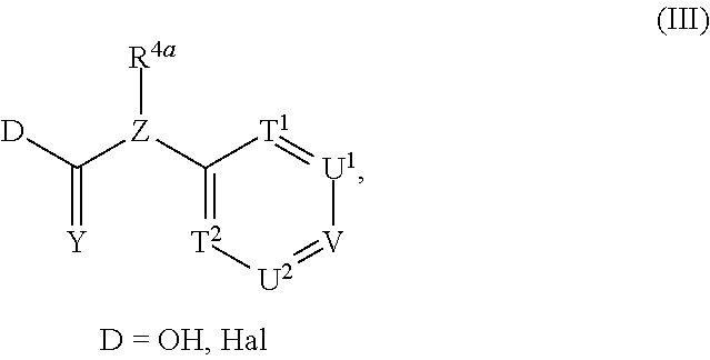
C(=[Y])([D])[Z](C1=[T2][U2]=[V][U1]=[T1]1)[R4a]
